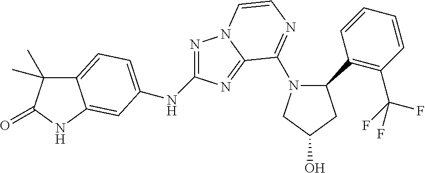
C12=CC=C(NC3=NN4C(=N3)C(N3C(C5=C(C(F)(F)F)C=CC=C5)CC(O)C3)=NC=C4)C=C1NC(=O)C2(C)C
